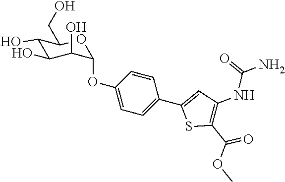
C1(O)C(O)C(O)C(OC2=CC=C(C3=CC(NC(=O)N)=C(C(OC)=O)S3)C=C2)OC1CO
